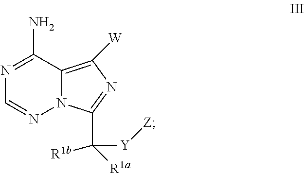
N1=C(N)C2=C([W])N=C(C([Y][Z])([R1b])[R1a])N2N=C1
